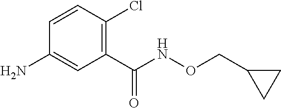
C1(N)=CC(C(NOCC2CC2)=O)=C(Cl)C=C1
